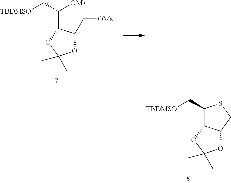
C(C1C(C[OMs])OC(C)(C)O1)([OMs])C[TBDMSO].C1(C[TBDMSO])C2C(OC(C)(C)O2)CS1
